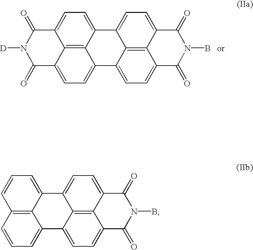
C1=CC=C2C3=C1C=CC=C3C1=CC=C3C4=C1C2=CC=C4C(=O)N(B)C3=O.C1(=O)C2=CC=C3C4=C2C(=CC=C4C2=CC=C4C5=C2C3=CC=C5C(=O)N(B)C4=O)C(=O)N1[D]
